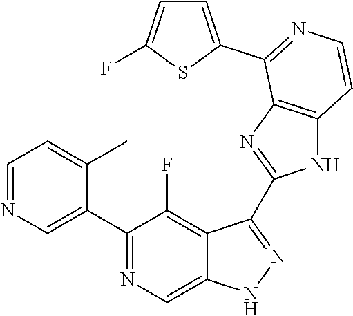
C1=NC=C(C2=NC=C3C(=C2F)C(C2=NC4=C(N2)C=CN=C4C2=CC=C(F)S2)=NN3)C(C)=C1
